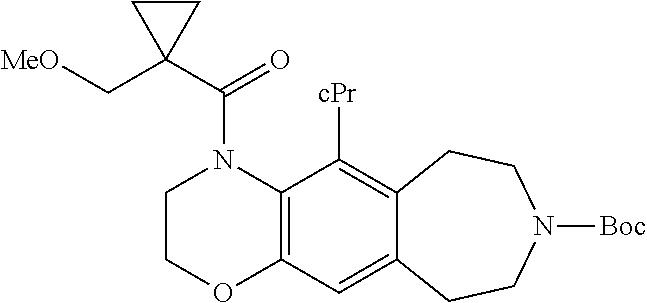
C1COC2=C(N1C(C1(C[MeO])CC1)=O)C([cPr])=C1C(=C2)CCN([Boc])CC1
